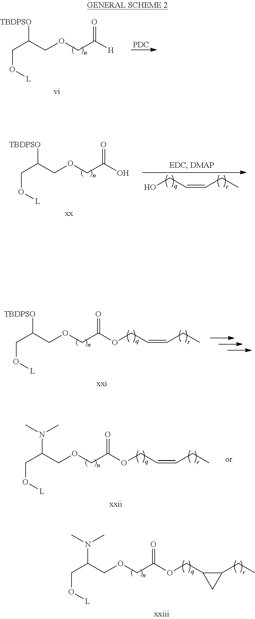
C(COCC(=O)OCC1C(CC)C1)(CO[L])N(C)C.C(COCC(=O)[H])(CO[L])[TBDPSO].[PDC].C(COCC(=O)O)(CO[L])[TBDPSO].[xx].OCC=CCC.C(COCC(=O)OCC=CCC)(CO[L])[TBDPSO].C(COCC(=O)OCC=CCC)(CO[L])N(C)C
